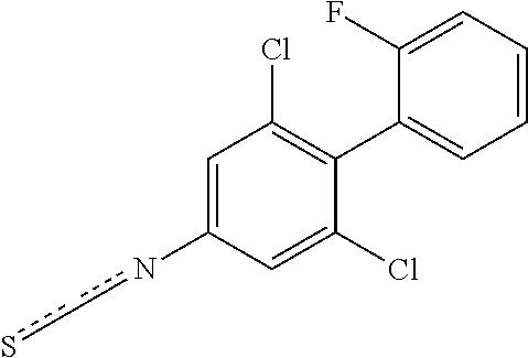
C1(nc-cs)=CC(Cl)=C(C2=CC=CC=C2F)C(Cl)=C1
